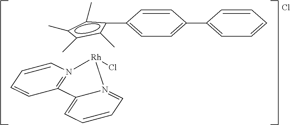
C1=CC2=N(C=C1)[Rh](Cl)N1=CC=CC=C21.Cl.c1(C)c(C)c(C)c(C2=CC=C(C3=CC=CC=C3)C=C2)c1C
